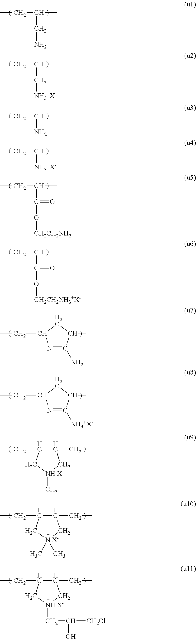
CCC(C)CN.CCC(C)C[NH3+X].CCC(C)N.CCC(C)[NH3+X-].CCC(C)C(O[CH2CH2NH2])=O.CCC(C)C(O[CH2CH2NH3+X-])=O.N1=C(N)C(C)CC1CC.N1=C([NH3+X-])C(C)CC1CC.C1(CC)C(CC)C[NH X-](C)C1.C1(CC)C(CC)C[N X-](C)(C)C1.C1(CC)C(CC)C[NH X-](CC([CH2Cl])O)C1
